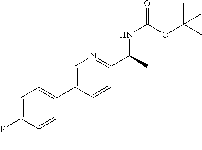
C1=C(C2=CC=C(F)C(C)=C2)C=CC(C(C)NC(=O)OC(C)(C)C)=N1
